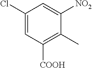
C1(Cl)=CC([COOH])=C(C)C([NO2])=C1
